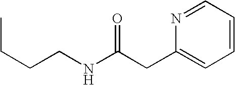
CCCCNC(=O)CC1=CC=CC=N1
